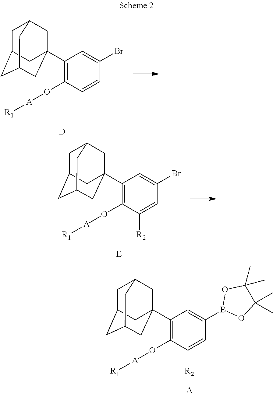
O1C(C)(C)C(C)(C)OB1C1=CC(C23CC4CC(CC(C2)C4)C3)=C(O[A][R1])C([R2])=C1.[A].C1(C23CC4CC(CC(C2)C4)C3)=C(O[A][R1])C=CC(Br)=C1.[D].C1(C23CC4CC(CC(C2)C4)C3)=C(O[A][R1])C([R2])=CC(Br)=C1.[E]
